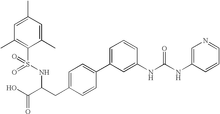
C1=C(C)C=C(C)C(S(NC(C(O)=O)CC2=CC=C(C3=CC=CC(NC(NC4=CN=CC=C4)=O)=C3)C=C2)(=O)=O)=C1C
